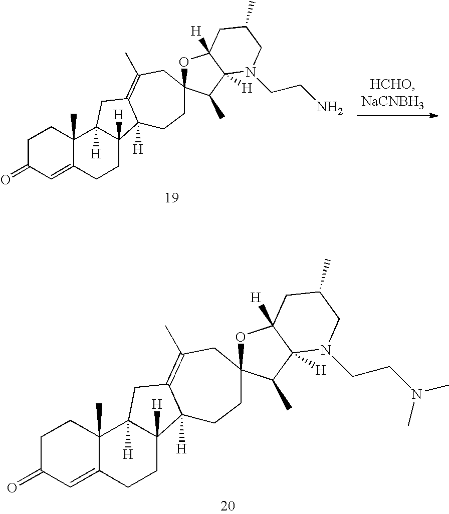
C1C(=O)C=C2C(C)(C1)C1([H])C([H])(CC2)C2([H])C(=C(C)CC3(CC2)OC2([H])C([H])(C3C)N(CCN)CC(C)C2)C1.C1C(=O)C=C2C(C)(C1)C1([H])C([H])(CC2)C2([H])C(=C(C)CC3(CC2)OC2([H])C([H])(C3C)N(CCN(C)C)CC(C)C2)C1
